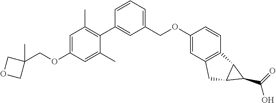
C1=C(OCC2(C)COC2)C=C(C)C(C2=CC(COC3=CC4=C(C=C3)C3C(C4)C3C(=O)O)=CC=C2)=C1C
